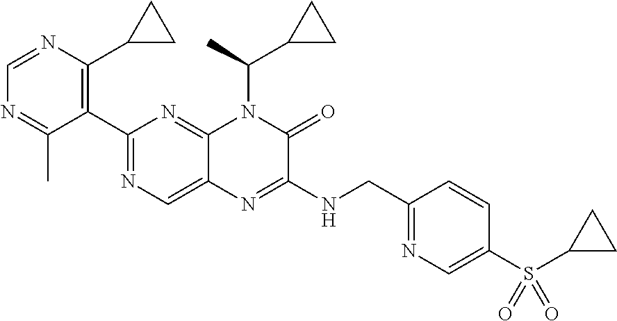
C1=NC(C2CC2)=C(C2=NC=C3C(=N2)N(C(C2CC2)C)C(=O)C(NCC2=NC=C(S(=O)(=O)C4CC4)C=C2)=N3)C(C)=N1
